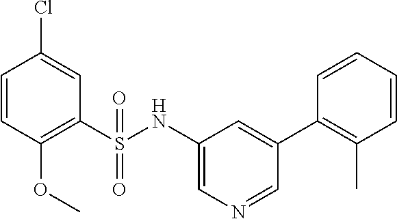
C1=CC(OC)=C(S(NC2=CN=CC(C3=C(C)C=CC=C3)=C2)(=O)=O)C=C1Cl
